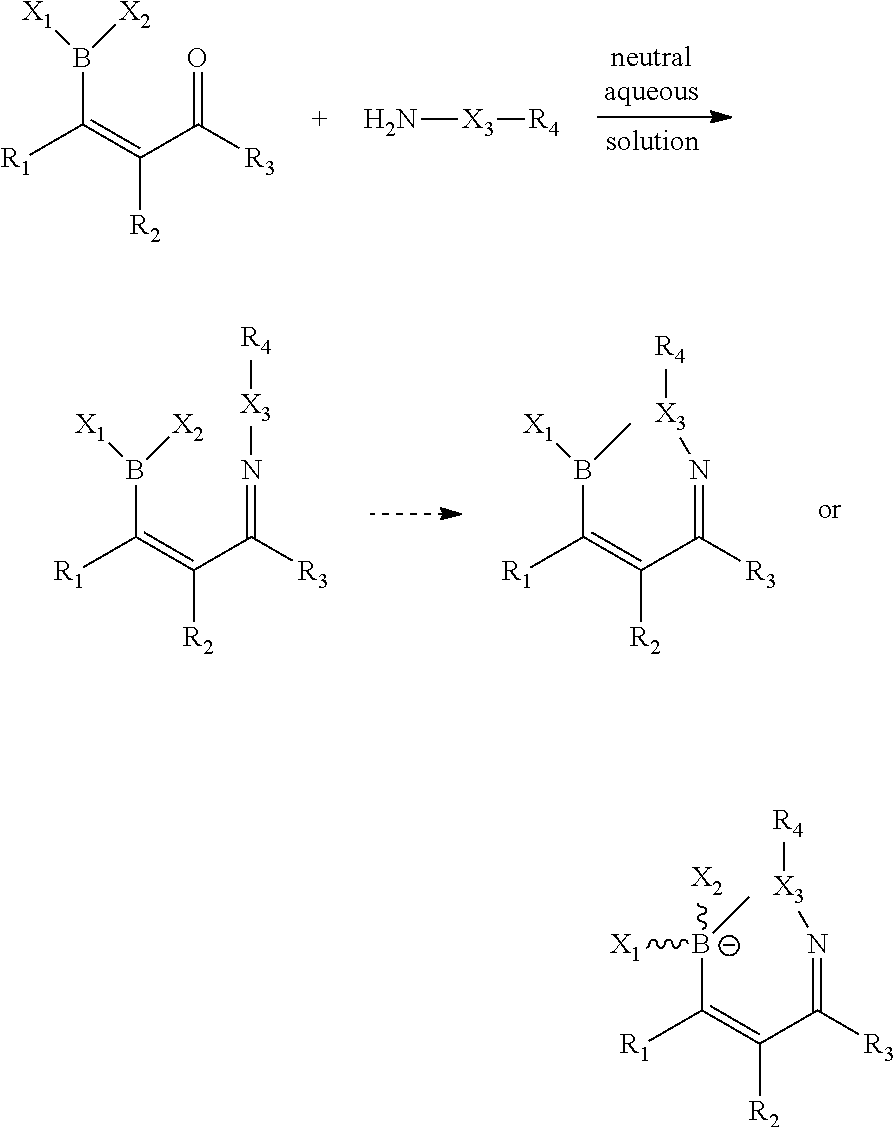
[R1]C(=C(C([R3])=O)[R2])B([X1])[X2].N[X3][R4].[R1]C(=C(C([R3])=N[X3][R4])[R2])B([X1])[X2].[R1]C(=C(C([R3])=N[X3][R4])[R2])B([X1])C.[R1]C(=C(C([R3])=N[X3][R4])[R2])[B-]([X1])(C)[X2]
